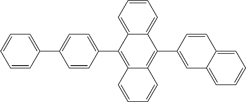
C1=CC=C2C(C3=CC4=CC=CC=C4C=C3)=C3C=CC=CC3=C(C3=CC=C(C4=CC=CC=C4)C=C3)C2=C1
